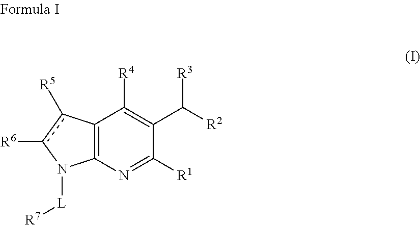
N1=C([R1])C(C([R2])[R3])=C([R4])C2=C1N([L][R7])c([R6])c2[R5]
